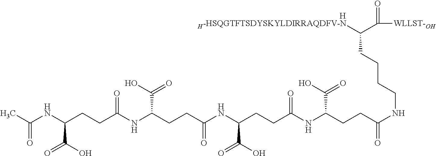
[H-HSQGTFTSDYSKYLDIRRAQDFV-N]C(C([WLLST-OH])=O)CCCCNC(=O)CCC(NC(CCC(C(=O)O)NC(=O)CCC(C(=O)O)NC(=O)CCC(C(O)=O)NC(=O)C)=O)C(O)=O.[H]
